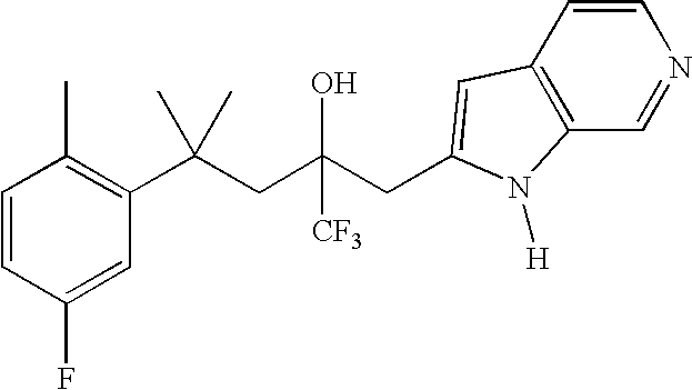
C1(F)=CC(C(CC(CC2=CC3=C(C=NC=C3)N2[H])(O)[CF3])(C)C)=C(C)C=C1
